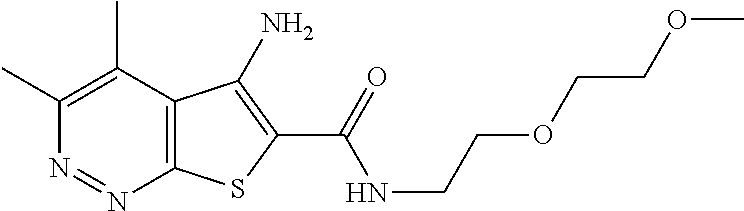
C1(C)=C(C)C2=C(N=N1)SC(C(=O)NCCOCCOC)=C2N
